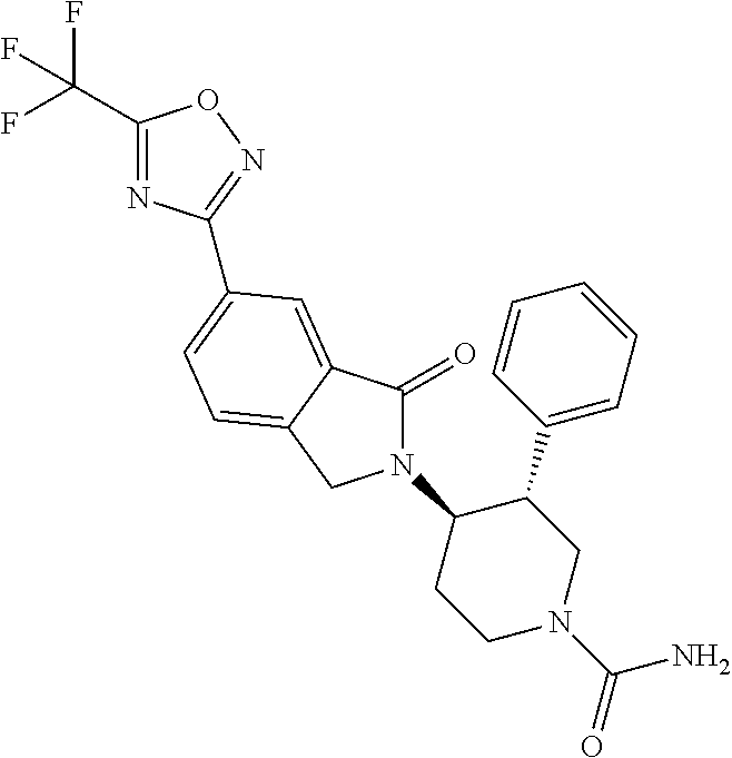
C1(C(F)(F)F)=NC(C2=CC=C3C(=C2)C(=O)N(C2CCN(C(N)=O)CC2C2=CC=CC=C2)C3)=NO1
